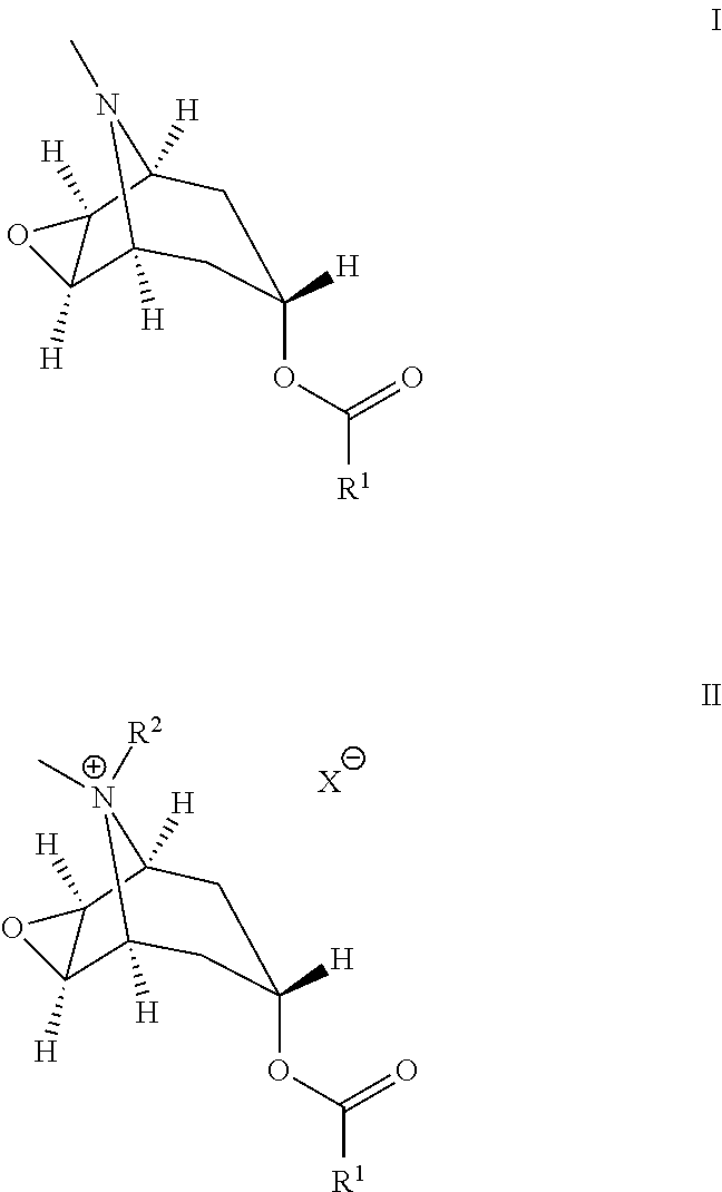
[R1]C(OC1([H])CC2([H])C3([H])C([H])(C([H])([N+]2(C)[R2])C1)O3)=O.[X].[R1]C(OC1([H])CC2([H])C3([H])C([H])(C([H])(N2C)C1)O3)=O
